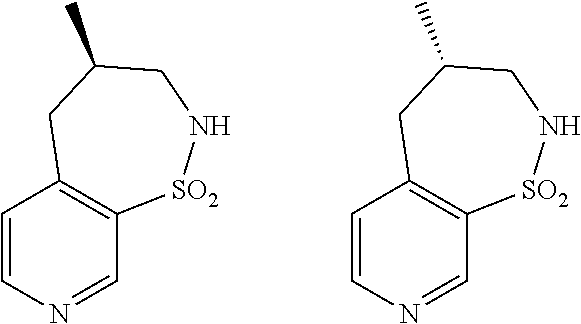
C1=CN=CC2=C1CC(C)CN[SO2]2.C1=CN=CC2=C1CC(C)CN[SO2]2
